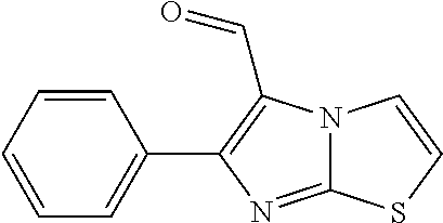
C12=NC(C3=CC=CC=C3)=C(C=O)N1C=CS2
